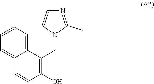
C12=CC=CC=C1C=CC(O)=C2CN1C(C)=NC=C1
